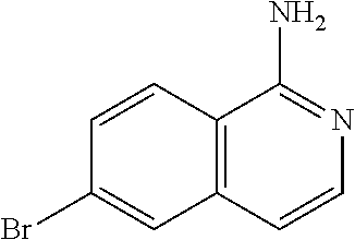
C12=C(C=CN=C1N)C=C(Br)C=C2
